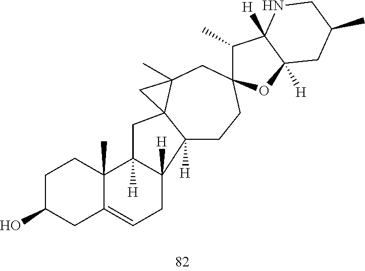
C1C(O)CC2=CCC3([H])C4([H])CCC5(CC6(C)C4(CC3([H])C2(C)C1)C6)C(C)C1([H])C([H])(O5)CC(C)CN1
